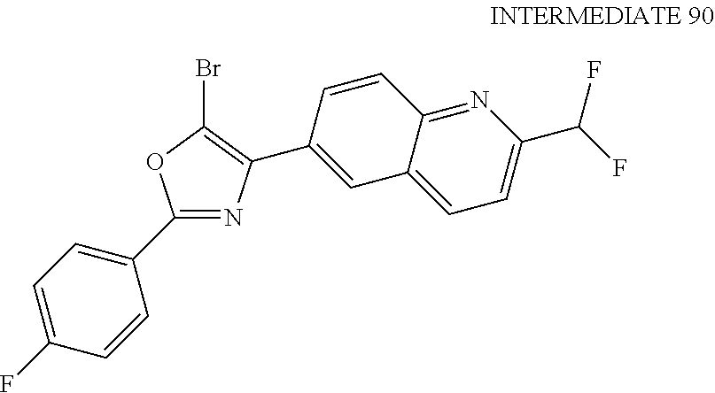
C1(C2=CC=C(F)C=C2)=NC(C2=CC3=CC=C(C(F)F)N=C3C=C2)=C(Br)O1
